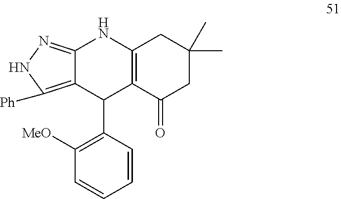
C12=NNC([Ph])=C1C(C1=C([MeO])C=CC=C1)C1=C(N2)CC(C)(C)CC1=O
